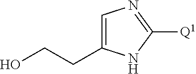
C1=C(CCO)NC([Q1])=N1
